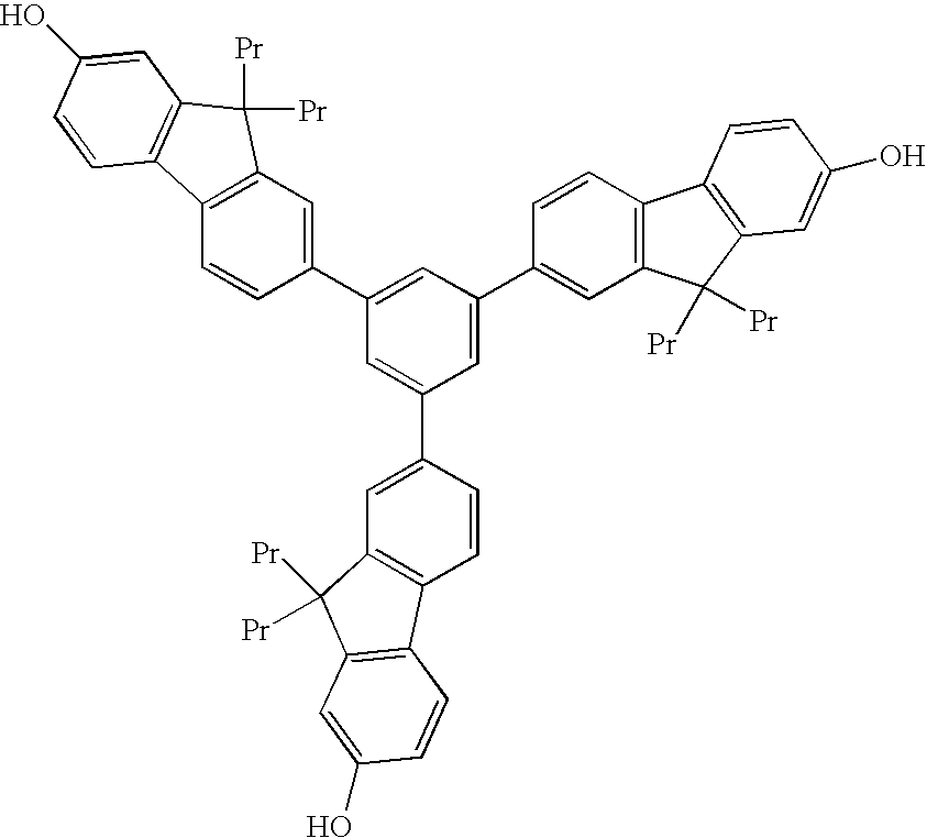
C1=C(C2=CC3=C(C=C2)C2=C(C3([Pr])[Pr])C=C(O)C=C2)C=C(C2=CC3=C(C=C2)C2=C(C3([Pr])[Pr])C=C(O)C=C2)C=C1C1=CC2=C(C=C1)C1=C(C2([Pr])[Pr])C=C(O)C=C1
